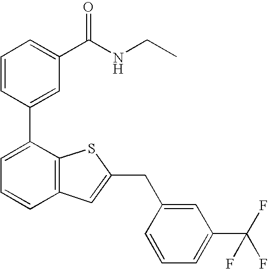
C1=CC(C2=CC=CC3=C2SC(CC2=CC(C(F)(F)F)=CC=C2)=C3)=CC(C(NCC)=O)=C1
